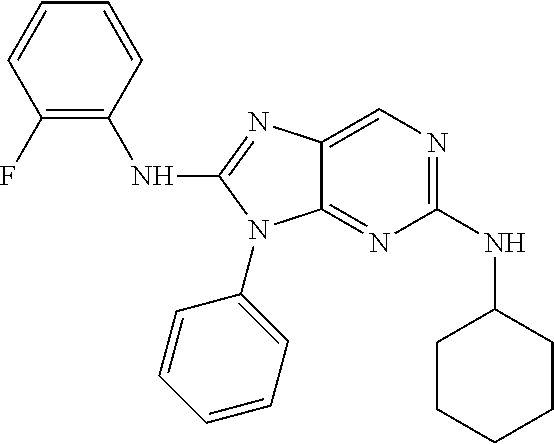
C1(F)=C(NC2=NC3=CN=C(NC4CCCCC4)N=C3N2C2=CC=CC=C2)C=CC=C1
